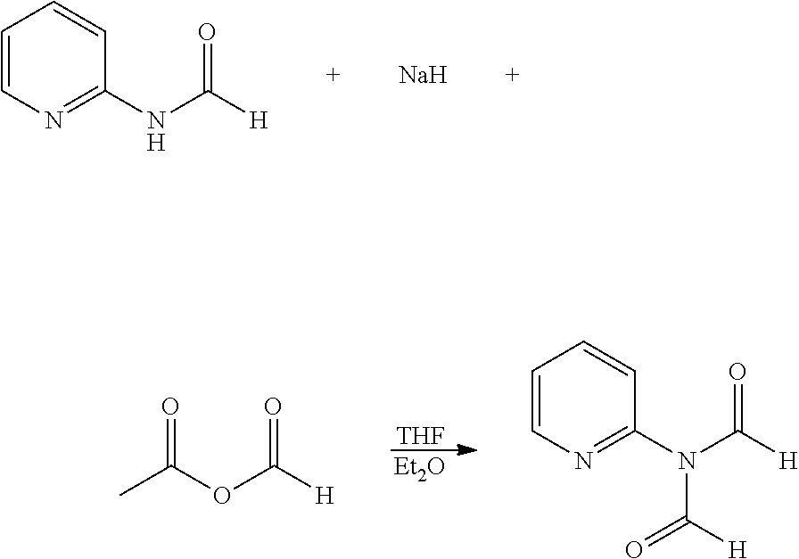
C1=CN=C(NC([H])=O)C=C1.[Na].[THF].[Et2O].O=C(OC([H])=O)C.C1=CN=C(N(C([H])=O)C(=O)[H])C=C1
